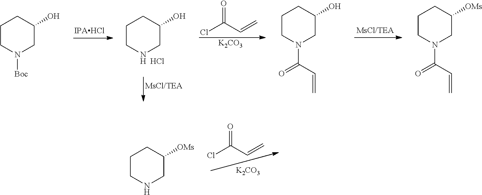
C1CNCC(O)C1.Cl.C(=C)C(Cl)=O.[K2CO3].C1CN([Boc])CC(O)C1.C1CN(C(C=C)=O)CC(O)C1.C1CN(C(C=C)=O)CC([OMs])C1.C(=C)C(Cl)=O.[K2CO3].C1CNCC([OMs])C1
